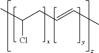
CC(CC=CC)Cl
